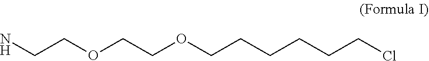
NCCOCCOCCCCCCCl
